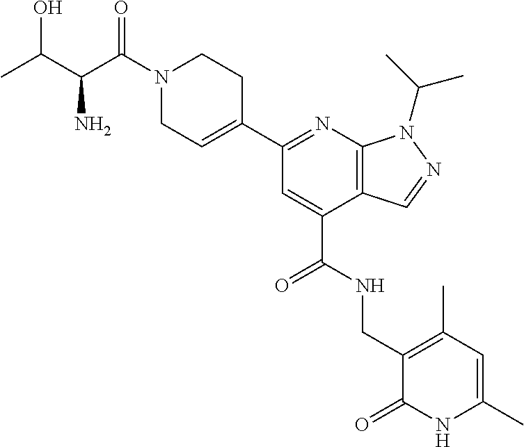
C1(C2=NC3=C(C(C(NCC4=C(C)C=C(C)NC4=O)=O)=C2)C=NN3C(C)C)=CCN(C(C(C(C)O)N)=O)CC1
